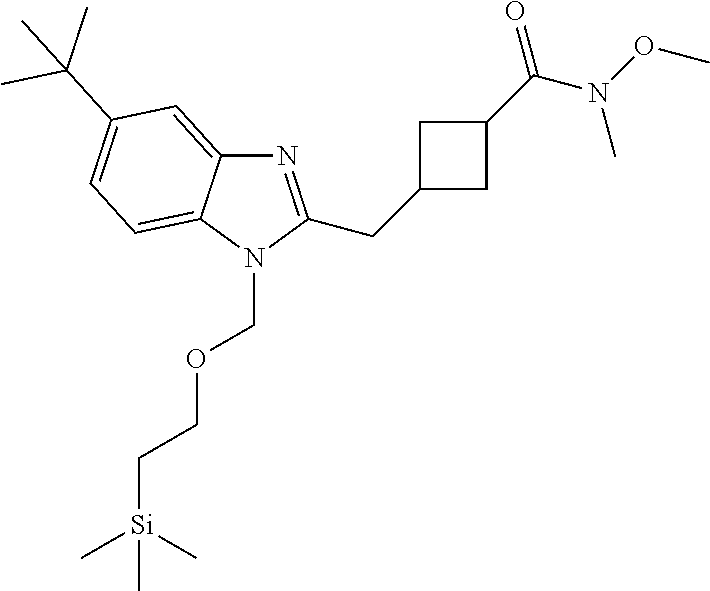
N1=C(CC2CC(C(N(OC)C)=O)C2)N(COCC[Si](C)(C)C)C2=CC=C(C(C)(C)C)C=C12
